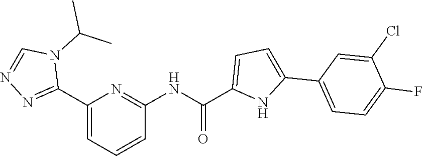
C1(C2=NN=CN2C(C)C)=CC=CC(NC(=O)C2=CC=C(C3=CC=C(F)C(Cl)=C3)N2)=N1
